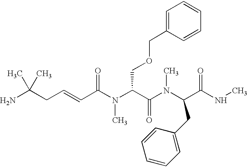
C(CC=CC(N(C(C(N(C)C(C(NC)=O)CC1=CC=CC=C1)=O)COCC1=CC=CC=C1)C)=O)(N)(C)C
